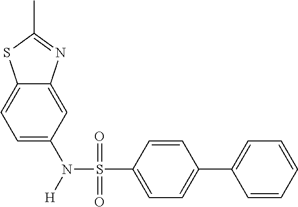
C1=C(N(S(C2=CC=C(C3=CC=CC=C3)C=C2)(=O)=O)[H])C=C2C(=C1)SC(C)=N2
